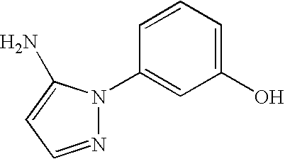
N1=CC=C(N)N1C1=CC(O)=CC=C1
